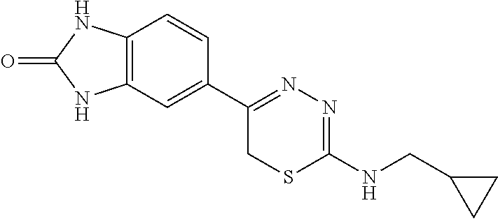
C12=C(C=C(C3=NN=C(NCC4CC4)SC3)C=C1)NC(=O)N2
